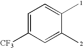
C1=C([CF3])C=C(C)C(C)=C1
